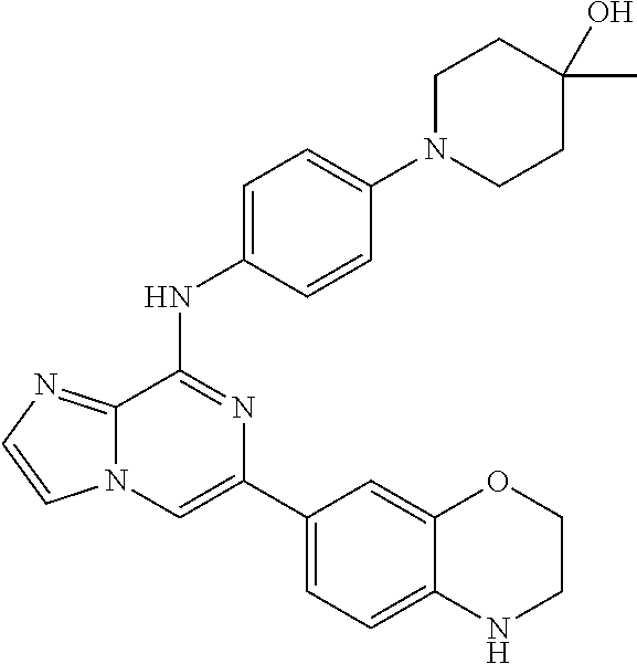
C1(C2=CC=C3C(=C2)OCCN3)=CN2C(=NC=C2)C(NC2=CC=C(N3CCC(C)(O)CC3)C=C2)=N1
